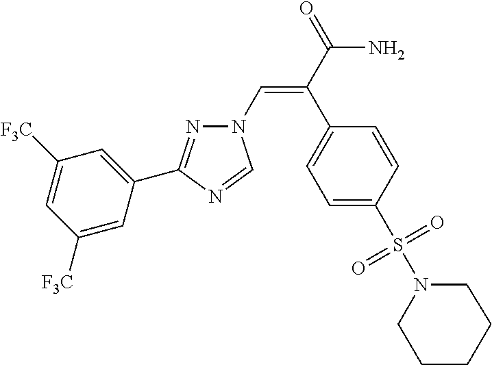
N1(C=C(C(=O)N)C2=CC=C(S(N3CCCCC3)(=O)=O)C=C2)N=C(C2=CC([F3C])=CC([F3C])=C2)N=C1
